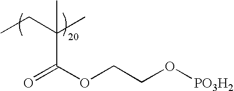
CCC(C)(C)C(OCCO[PO3H2])=O
